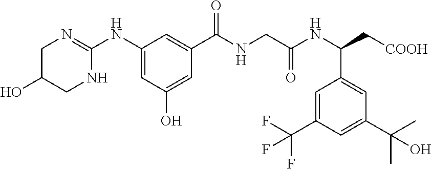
C1C(O)CNC(NC2=CC(O)=CC(C(NCC(=O)NC(C3=CC(C(C)(C)O)=CC(C(F)(F)F)=C3)C[COOH])=O)=C2)=N1
